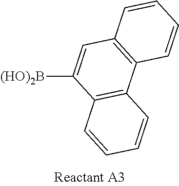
C12=C(C=C([(HO)2B])C3=C1C=CC=C3)C=CC=C2
